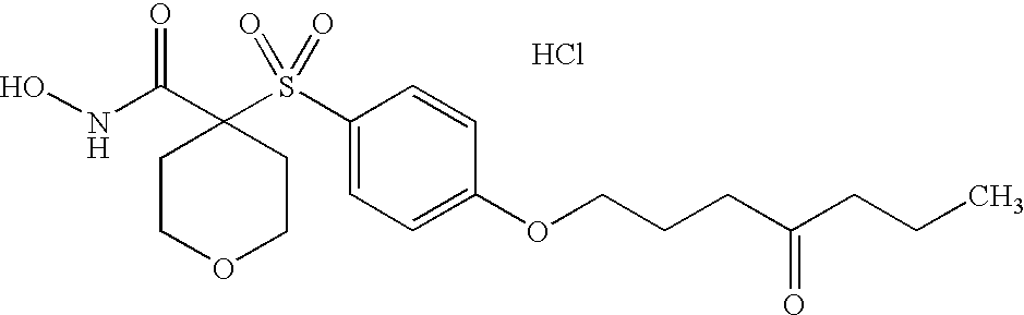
N(C(C1(S(C2=CC=C(OCCCC(CCC)=O)C=C2)(=O)=O)CCOCC1)=O)O.Cl
